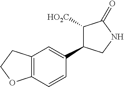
C1([HO2C])C(C2=CC3=C(C=C2)OCC3)CNC1=O
